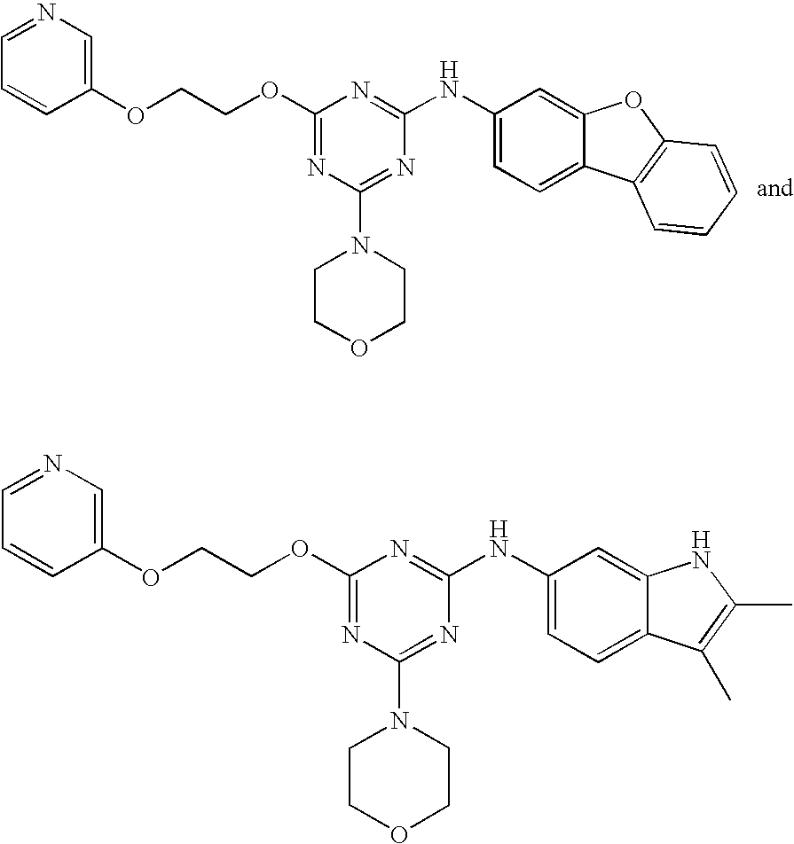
N1=CC=CC(OCCOC2=NC(N3CCOCC3)=NC(NC3=CC=C4C(=C3)OC3=C4C=CC=C3)=N2)=C1.N1=CC=CC(OCCOC2=NC(N3CCOCC3)=NC(NC3=CC=C4C(=C3)NC(C)=C4C)=N2)=C1
